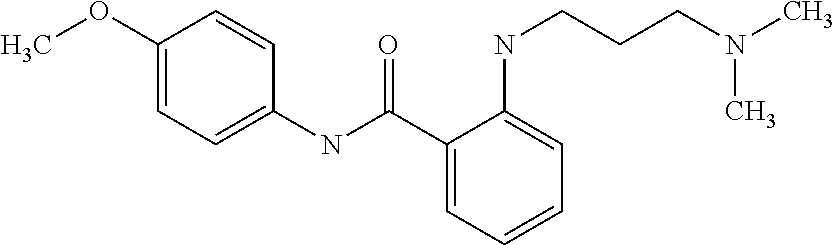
C1=C(OC)C=CC(NC(C2=CC=CC=C2NCCCN(C)C)=O)=C1
